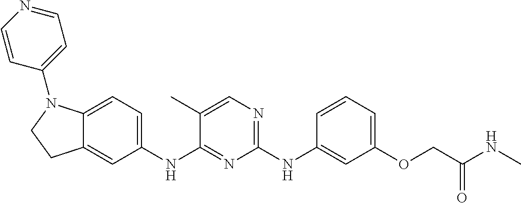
C1=C2C(=CC=C1NC1=NC(NC3=CC(OCC(=O)NC)=CC=C3)=NC=C1C)N(C1=CC=NC=C1)CC2
